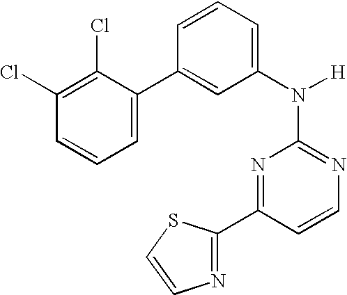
N1=C(N([H])C2=CC=CC(C3=CC=CC(Cl)=C3Cl)=C2)N=C(C2=NC=CS2)C=C1
